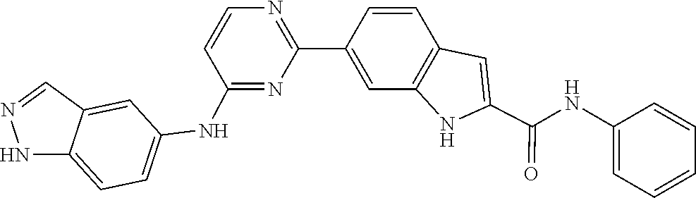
C1=CC2=C(C=C1C1=NC=CC(NC3=CC=C4NN=CC4=C3)=N1)NC(C(NC1=CC=CC=C1)=O)=C2
